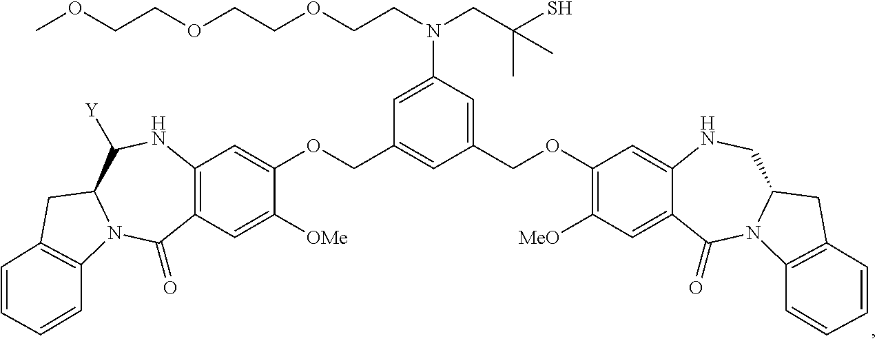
C1=C(N(CC(S)(C)C)CCOCCOCCOC)C=C(COC2=C([MeO])C=C3C(=C2)NCC2N(C3=O)C3=C(C2)C=CC=C3)C=C1COC1=CC2=C(C=C1[OMe])C(=O)N1C(C([Y])N2)CC2=C1C=CC=C2
